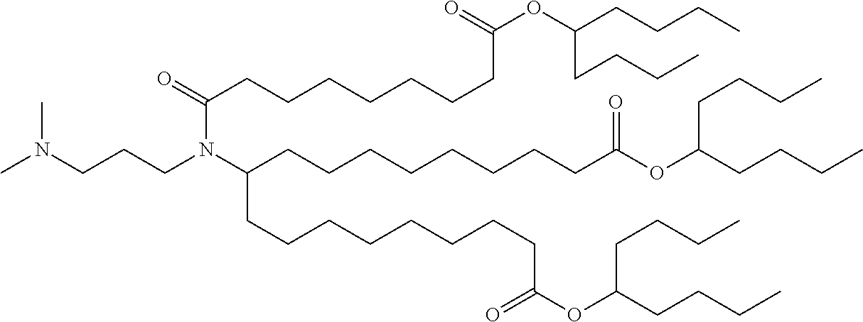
CN(CCCN(C(CCCCCCCC(OC(CCCC)CCCC)=O)=O)C(CCCCCCCCC(OC(CCCC)CCCC)=O)CCCCCCCCC(OC(CCCC)CCCC)=O)C
